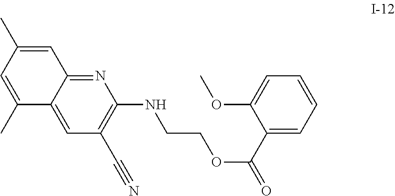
N1=C2C(=CC(C#N)=C1NCCOC(C1=CC=CC=C1OC)=O)C(C)=CC(C)=C2
